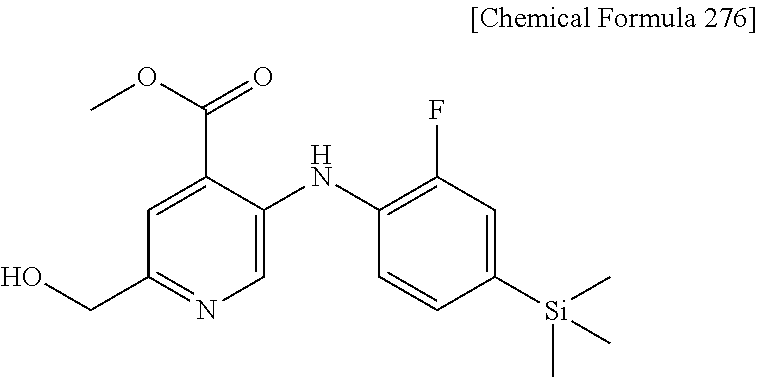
C1(CO)=NC=C(NC2=C(F)C=C([Si](C)(C)C)C=C2)C(C(OC)=O)=C1
